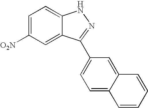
C1=C([O2N])C=C2C(=C1)NN=C2C1=CC=C2C(=C1)C=CC=C2
